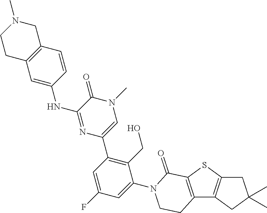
C12=C(SC3=C1CC(C)(C)C3)C(=O)N(C1=CC(F)=CC(C3=CN(C)C(=O)C(NC4=CC5=C(C=C4)CN(C)CC5)=N3)=C1CO)CC2
